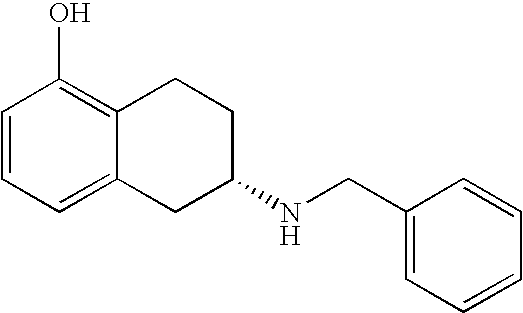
C1=CC=C2C(=C1O)CCC(NCC1=CC=CC=C1)C2
